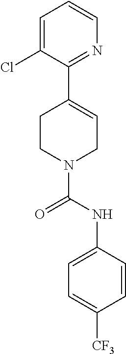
C1=C(Cl)C(C2=CCN(C(NC3=CC=C([CF3])C=C3)=O)CC2)=NC=C1
